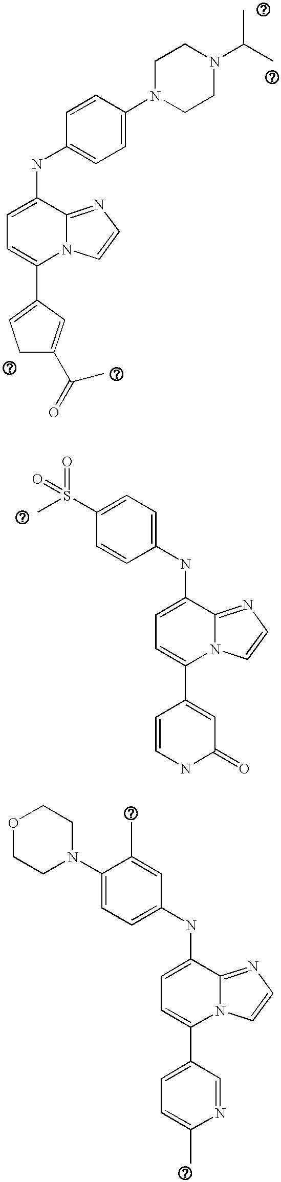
C1(C2=CC=C(NC3=CC=C(S(C)(=O)=O)C=C3)C3=NC=CN23)=CC(=O)NC=C1.C1(C2=CC=C(NC3=CC=C(N4CCOCC4)C(C)=C3)C3=NC=CN23)=CC=C(C)N=C1.C1(C2=CCC(C(C)=O)=C2)=CC=C(NC2=CC=C(N3CCN(C(C)C)CC3)C=C2)C2=NC=CN12
